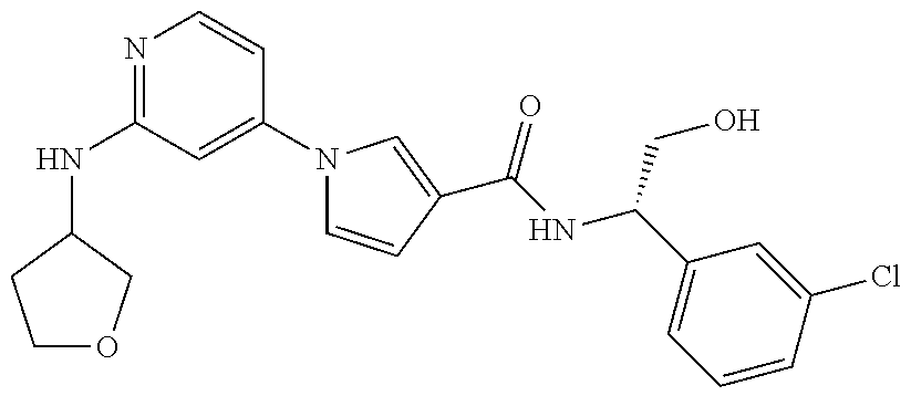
N(C1=NC=CC(N2C=CC(C(NC(C3=CC=CC(Cl)=C3)CO)=O)=C2)=C1)C1COCC1
